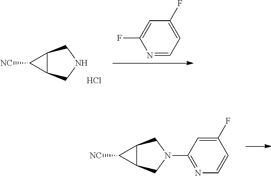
C1(F)=CC(F)=CC=N1.N1CC2C(C1)C2[NC].Cl.N1(C2=NC=CC(F)=C2)CC2C(C1)C2[NC]
